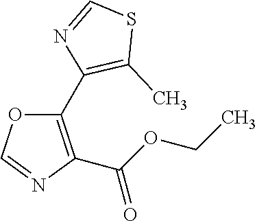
C1(C2=C(C)SC=N2)=C(C(OCC)=O)N=CO1
